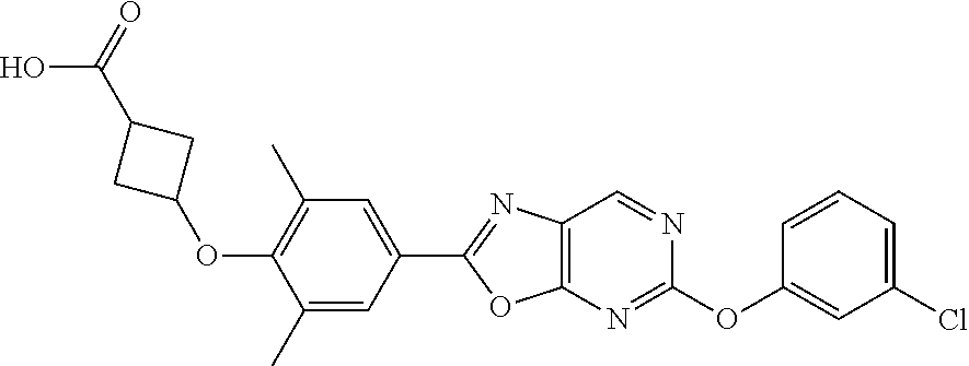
C1(C)=C(OC2CC(C(O)=O)C2)C(C)=CC(C2=NC3=C(O2)N=C(OC2=CC(Cl)=CC=C2)N=C3)=C1
